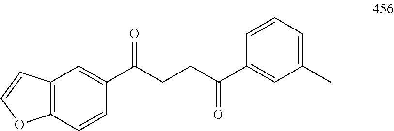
C12=C(C=CC(C(CCC(C3=CC(C)=CC=C3)=O)=O)=C1)OC=C2
